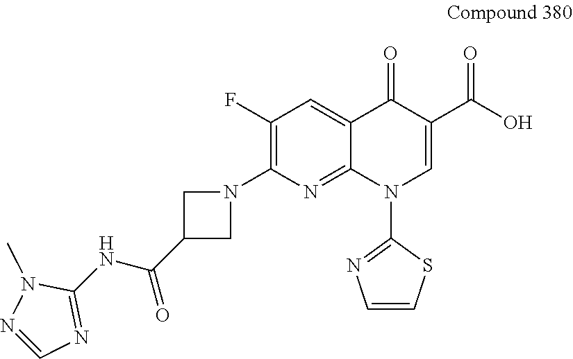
C1(F)=C(N2CC(C(NC3=NC=NN3C)=O)C2)N=C2C(=C1)C(=O)C(C(O)=O)=CN2C1=NC=CS1
